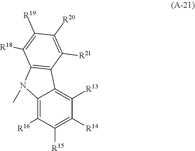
C12=C([R16])C([R15])=C([R14])C([R13])=C1C1=C(N2C)C([R18])=C([R19])C([R20])=C1[R21]
